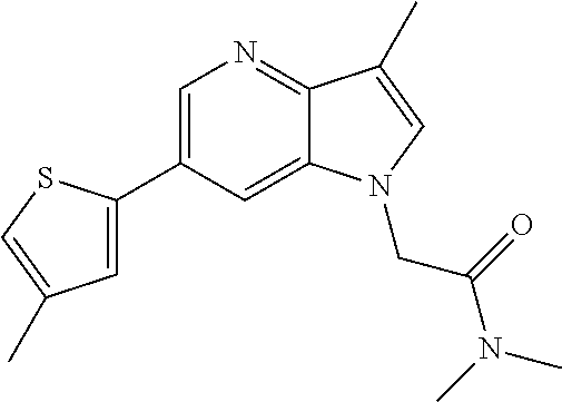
C1=C(C2=CC(C)=CS2)C=C2C(=N1)C(C)=CN2CC(=O)N(C)C
